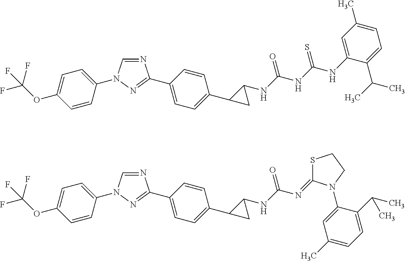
N1=CN(C2=CC=C(OC(F)(F)F)C=C2)N=C1C1=CC=C(C2CC2NC(N=C2SCCN2C2=CC(C)=CC=C2C(C)C)=O)C=C1.N1=CN(C2=CC=C(OC(F)(F)F)C=C2)N=C1C1=CC=C(C2CC2NC(NC(NC2=CC(C)=CC=C2C(C)C)=S)=O)C=C1
